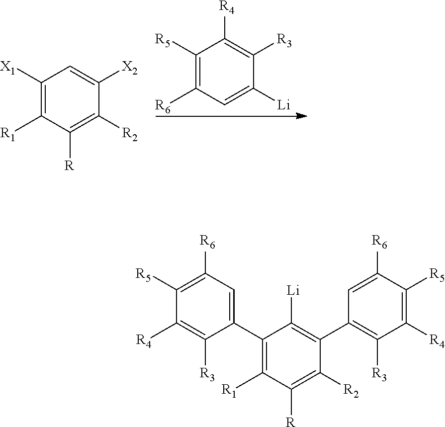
C1([X1])=C([R1])C([R])=C([R2])C([X2])=C1.C1([R5])=C([R6])C=C([Li])C([R3])=C1[R4].C1(C2=CC([R6])=C([R5])C([R4])=C2[R3])=C([R1])C([R])=C([R2])C(C2=C([R3])C([R4])=C([R5])C([R6])=C2)=C1[Li]
